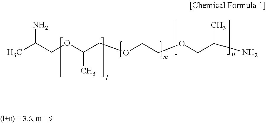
NC(COC(C)COCCOCC(N)C)C
